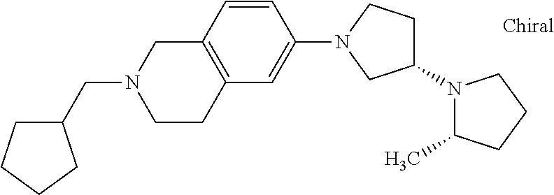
C(N1CCC2=C(C1)C=CC(N1CC(N3C(C)CCC3)CC1)=C2)C1CCCC1
